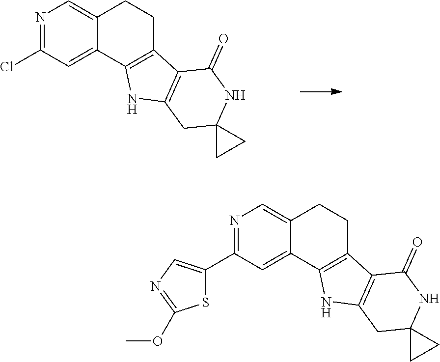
N1=C(Cl)C=C2C(=C1)CCC1=C2NC2=C1C(=O)NC1(C2)CC1.N1=C(C2=CN=C(OC)S2)C=C2C(=C1)CCC1=C2NC2=C1C(=O)NC1(C2)CC1
